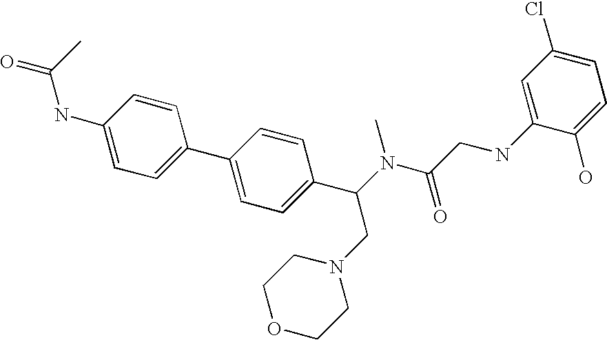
C1=C(C2=CC=C(C(N(C)C(CNC3=CC(Cl)=CC=C3O)=O)CN3CCOCC3)C=C2)C=CC(NC(C)=O)=C1
